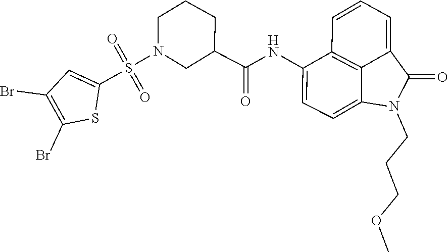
C1(C(NC2=CC=C3C4=C2C=CC=C4C(=O)N3CCCOC)=O)CN(S(=O)(=O)C2=CC(Br)=C(Br)S2)CCC1
